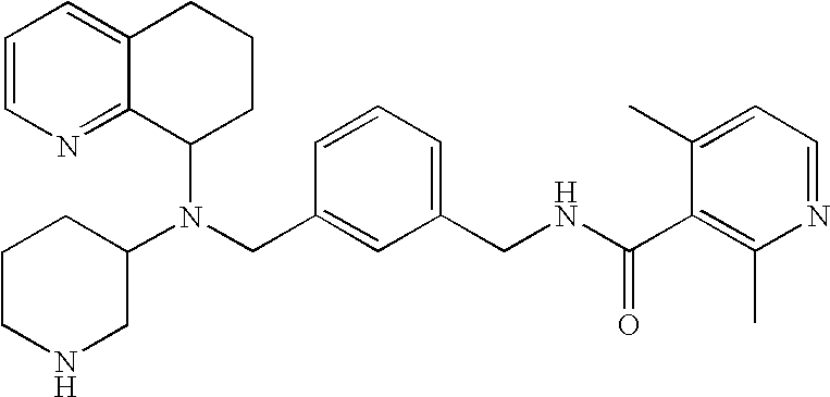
N(CC1=CC(CNC(C2=C(C)N=CC=C2C)=O)=CC=C1)(C1CCCC2=CC=CN=C12)C1CCCNC1
